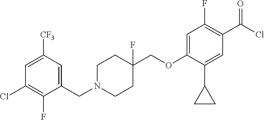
C(N1CCC(COC2=CC(F)=C(C(=O)Cl)C=C2C2CC2)(F)CC1)C1=CC([CF3])=CC(Cl)=C1F
